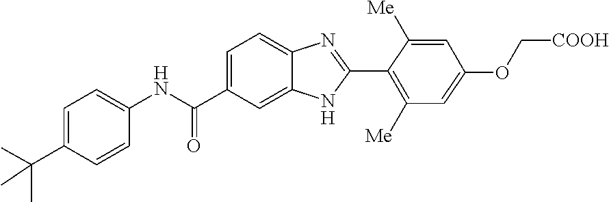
C1=C(C(C)(C)C)C=CC(NC(C2=CC=C3C(=C2)NC(C2=C([Me])C=C(OC[COOH])C=C2[Me])=N3)=O)=C1
